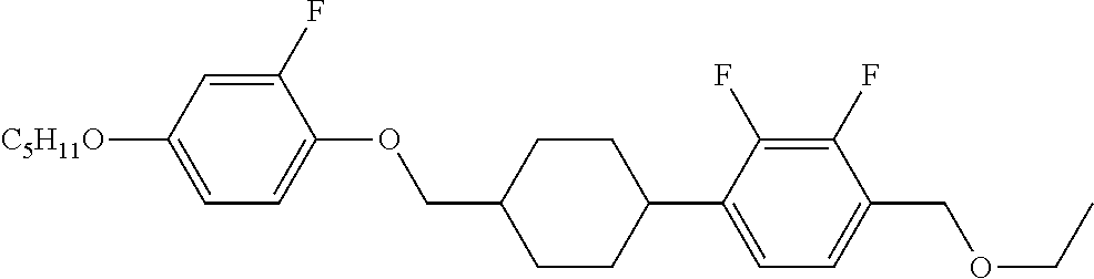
C1(F)=CC([C5H11O])=CC=C1OCC1CCC(C2=CC=C(COCC)C(F)=C2F)CC1
